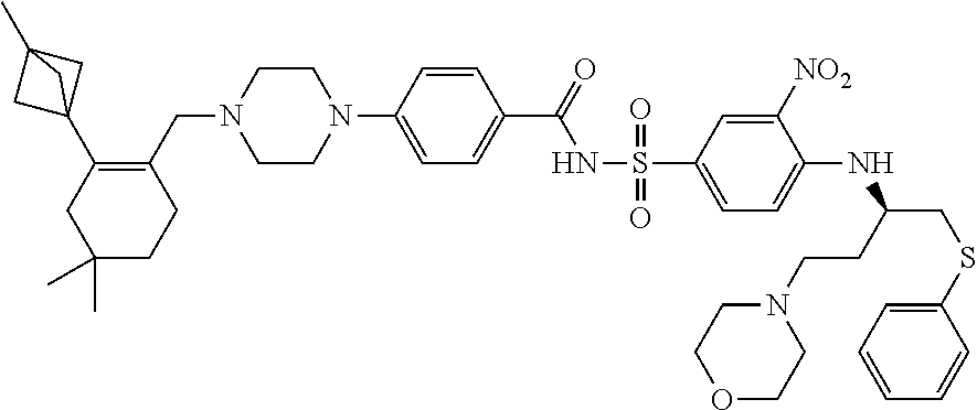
C1COCCN1CCC(NC1=CC=C(S(=O)(NC(C2=CC=C(N3CCN(CC4=C(C56CC(C)(C5)C6)CC(C)(C)CC4)CC3)C=C2)=O)=O)C=C1[NO2])CSC1=CC=CC=C1
